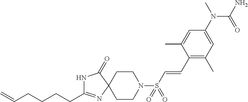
C(C1=NC2(C(=O)N1)CCN(S(C=CC1=C(C)C=C(N(C)C(N)=O)C=C1C)(=O)=O)CC2)CCCC=C
